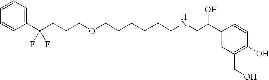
C1(C(CCCOCCCCCCNCC(C2=CC(CO)=C(O)C=C2)O)(F)F)=CC=CC=C1
